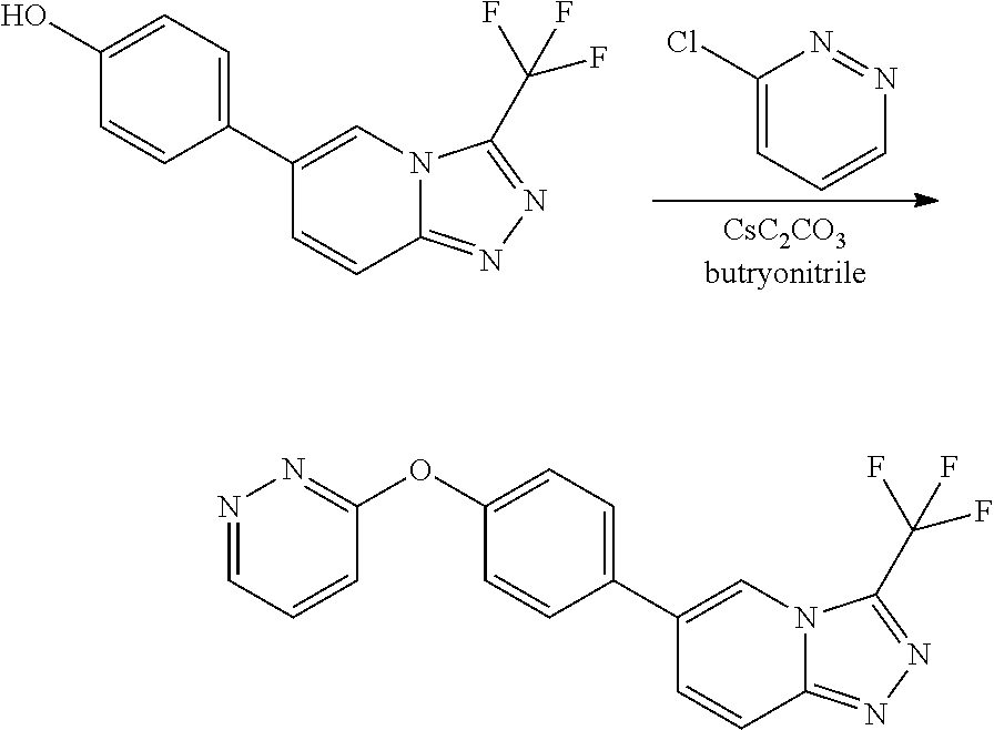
C1(Cl)=CC=CN=N1.C1(O)=CC=C(C2=CN3C(=NN=C3C(F)(F)F)C=C2)C=C1.C1(OC2=NN=CC=C2)=CC=C(C2=CN3C(=NN=C3C(F)(F)F)C=C2)C=C1
